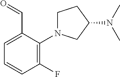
C1(F)=C(N2CCC(N(C)C)C2)C(C=O)=CC=C1
